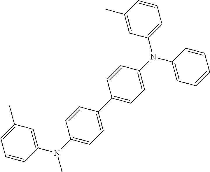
C1=CC(N(C2=CC=C(C3=CC=C(N(C4=CC=CC(C)=C4)C4=CC=CC=C4)C=C3)C=C2)C)=CC(C)=C1
